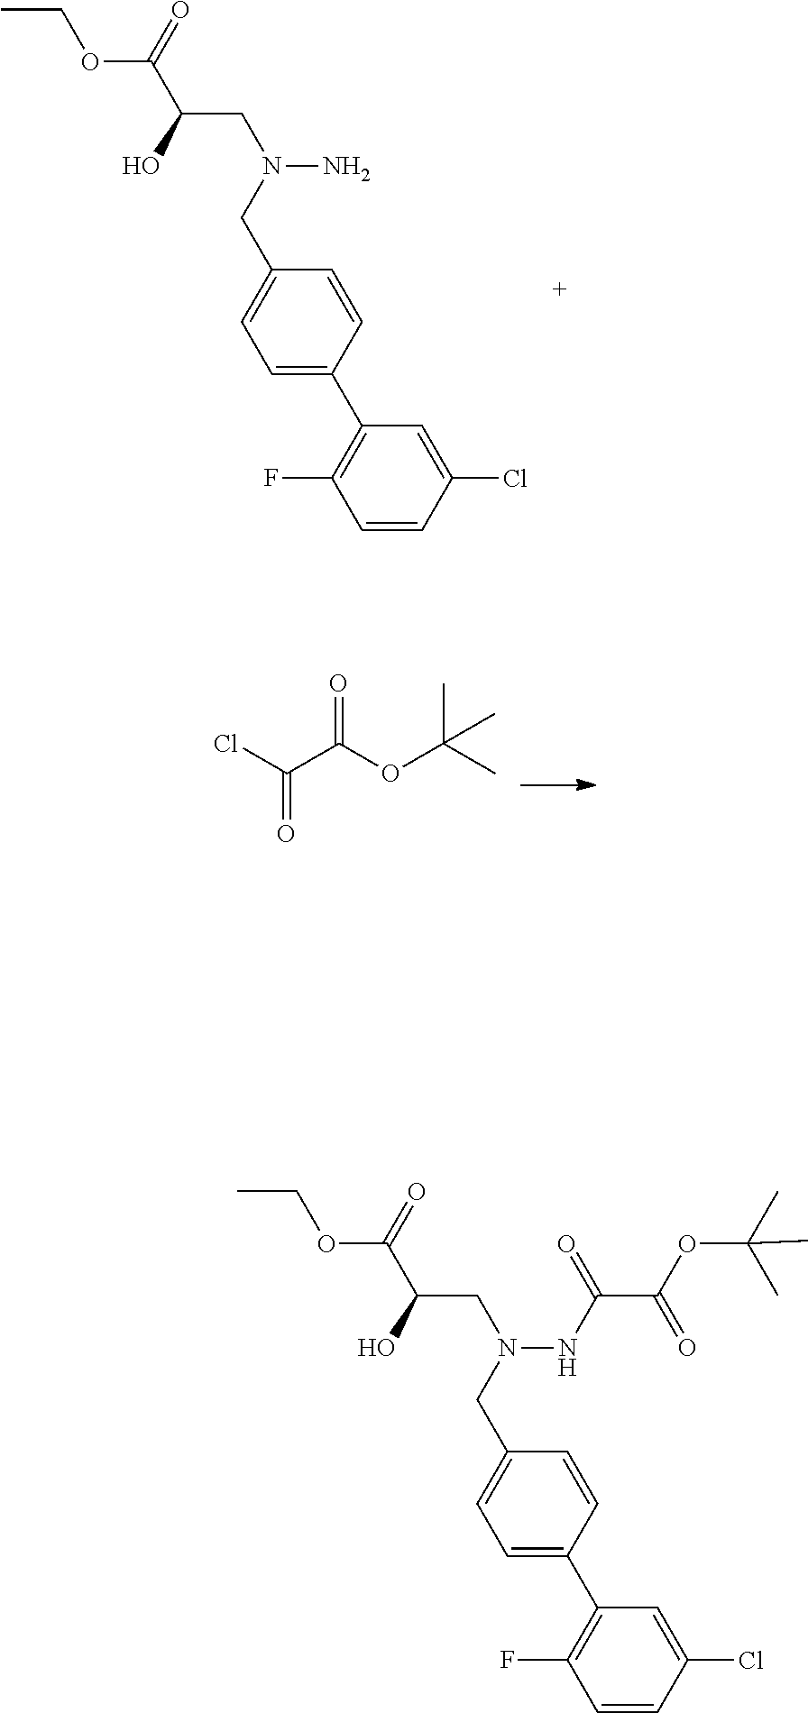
CCOC(=O)C(CN(CC1=CC=C(C2=C(F)C=CC(Cl)=C2)C=C1)N)O.C(=O)(C(=O)OC(C)(C)C)Cl.CCOC(=O)C(CN(CC1=CC=C(C2=C(F)C=CC(Cl)=C2)C=C1)NC(=O)C(=O)OC(C)(C)C)O
